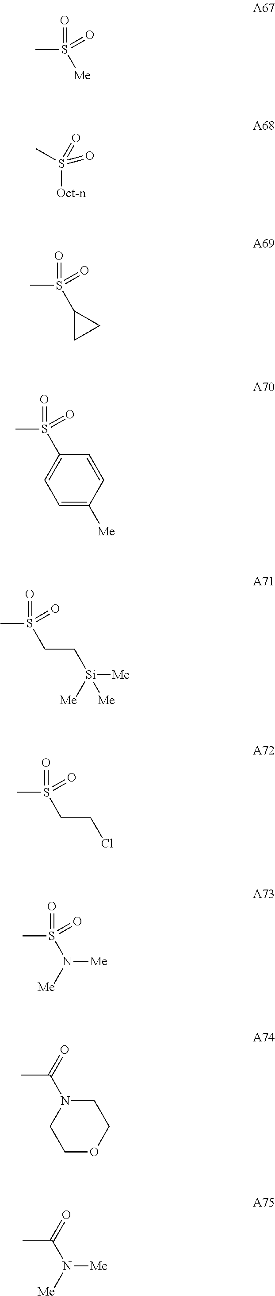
CS([Me])(=O)=O.CS([Oct-n])(=O)=O.CS(C1CC1)(=O)=O.CS(C1=CC=C([Me])C=C1)(=O)=O.CC(N1CCOCC1)=O.CS(CC[Si]([Me])([Me])[Me])(=O)=O.CS(CCCl)(=O)=O.CS(N([Me])[Me])(=O)=O.CC(N([Me])[Me])=O
